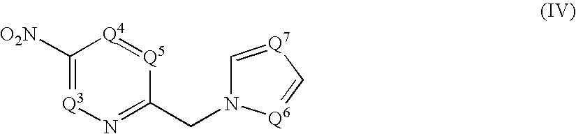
C1([O2N])=[Q3]N=C(CN2C=[Q7]C=[Q6]2)[Q5]=[Q4]1
